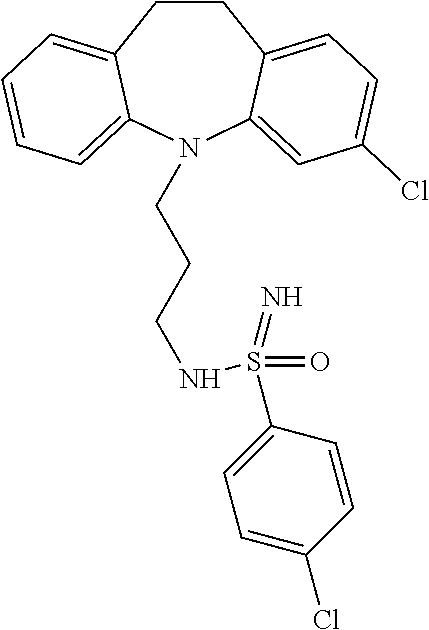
C1CC2=CC=C(Cl)C=C2N(CCCNS(C2=CC=C(Cl)C=C2)(=O)=N)C2=CC=CC=C12
